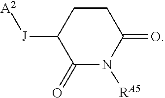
[RA5]N1C(=O)C([J][A2])CCC1=O
